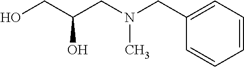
C1=CC=CC=C1CN(CC(CO)O)C
